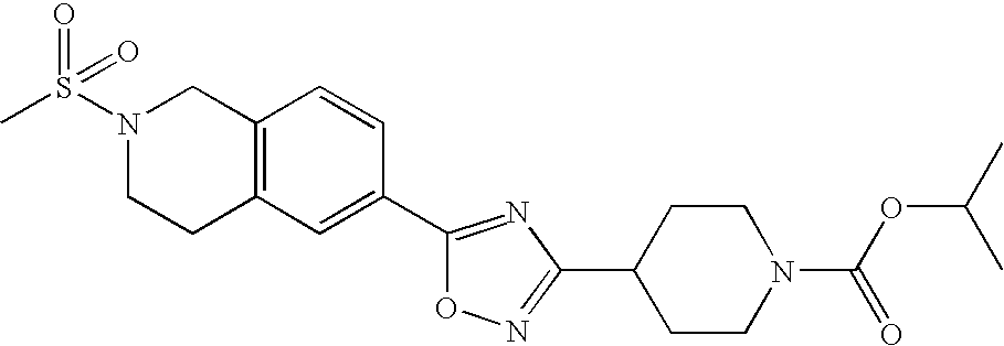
C1C2=C(CN(S(C)(=O)=O)C1)C=CC(C1=NC(C3CCN(C(OC(C)C)=O)CC3)=NO1)=C2
